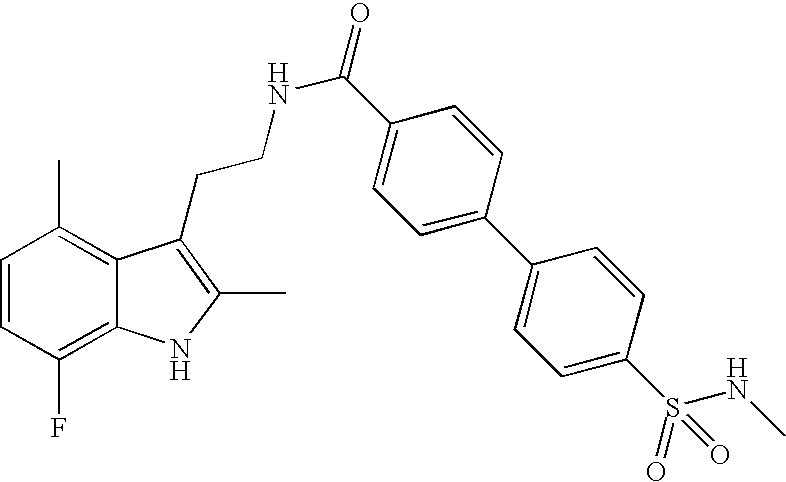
C1=CC(F)=C2C(=C1C)C(CCNC(=O)C1=CC=C(C3=CC=C(S(NC)(=O)=O)C=C3)C=C1)=C(C)N2
